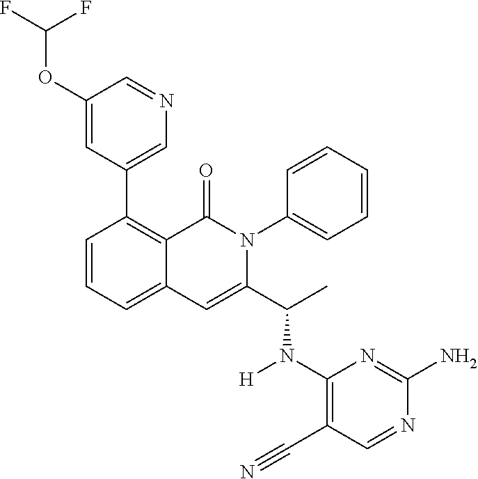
C1=CC=C2C(=C1C1=CN=CC(OC(F)F)=C1)C(=O)N(C1=CC=CC=C1)C(C(C)N(C1=C(C#N)C=NC(N)=N1)[H])=C2
